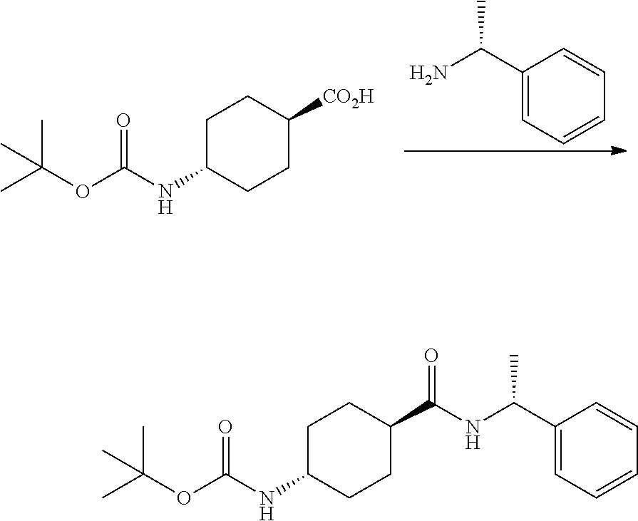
C1(C(C)N)=CC=CC=C1.C1C(NC(OC(C)(C)C)=O)CCC([CO2H])C1.C1C(NC(OC(C)(C)C)=O)CCC(C(=O)NC(C2=CC=CC=C2)C)C1
